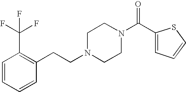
C(N1CCN(C(C2=CC=CS2)=O)CC1)CC1=C(C(F)(F)F)C=CC=C1
